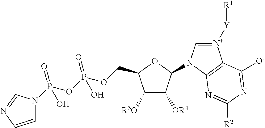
C1([R3O])C([OR4])C(N2C=[N+]([Y][R1])C3=C2N=C([R2])N=C3[O-])OC1COP(OP(=O)(O)N1C=CN=C1)(=O)O
